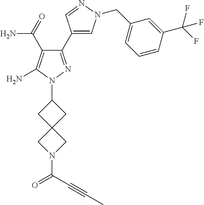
C1(C(N)=O)=C(N)N(C2CC3(C2)CN(C(C#CC)=O)C3)N=C1C1=CN(CC2=CC=CC(C(F)(F)F)=C2)N=C1
